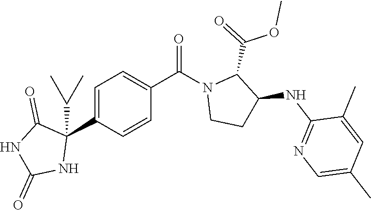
C1=C(C2(C(C)C)C(=O)NC(=O)N2)C=CC(C(N2CCC(NC3=NC=C(C)C=C3C)C2C(=O)OC)=O)=C1
